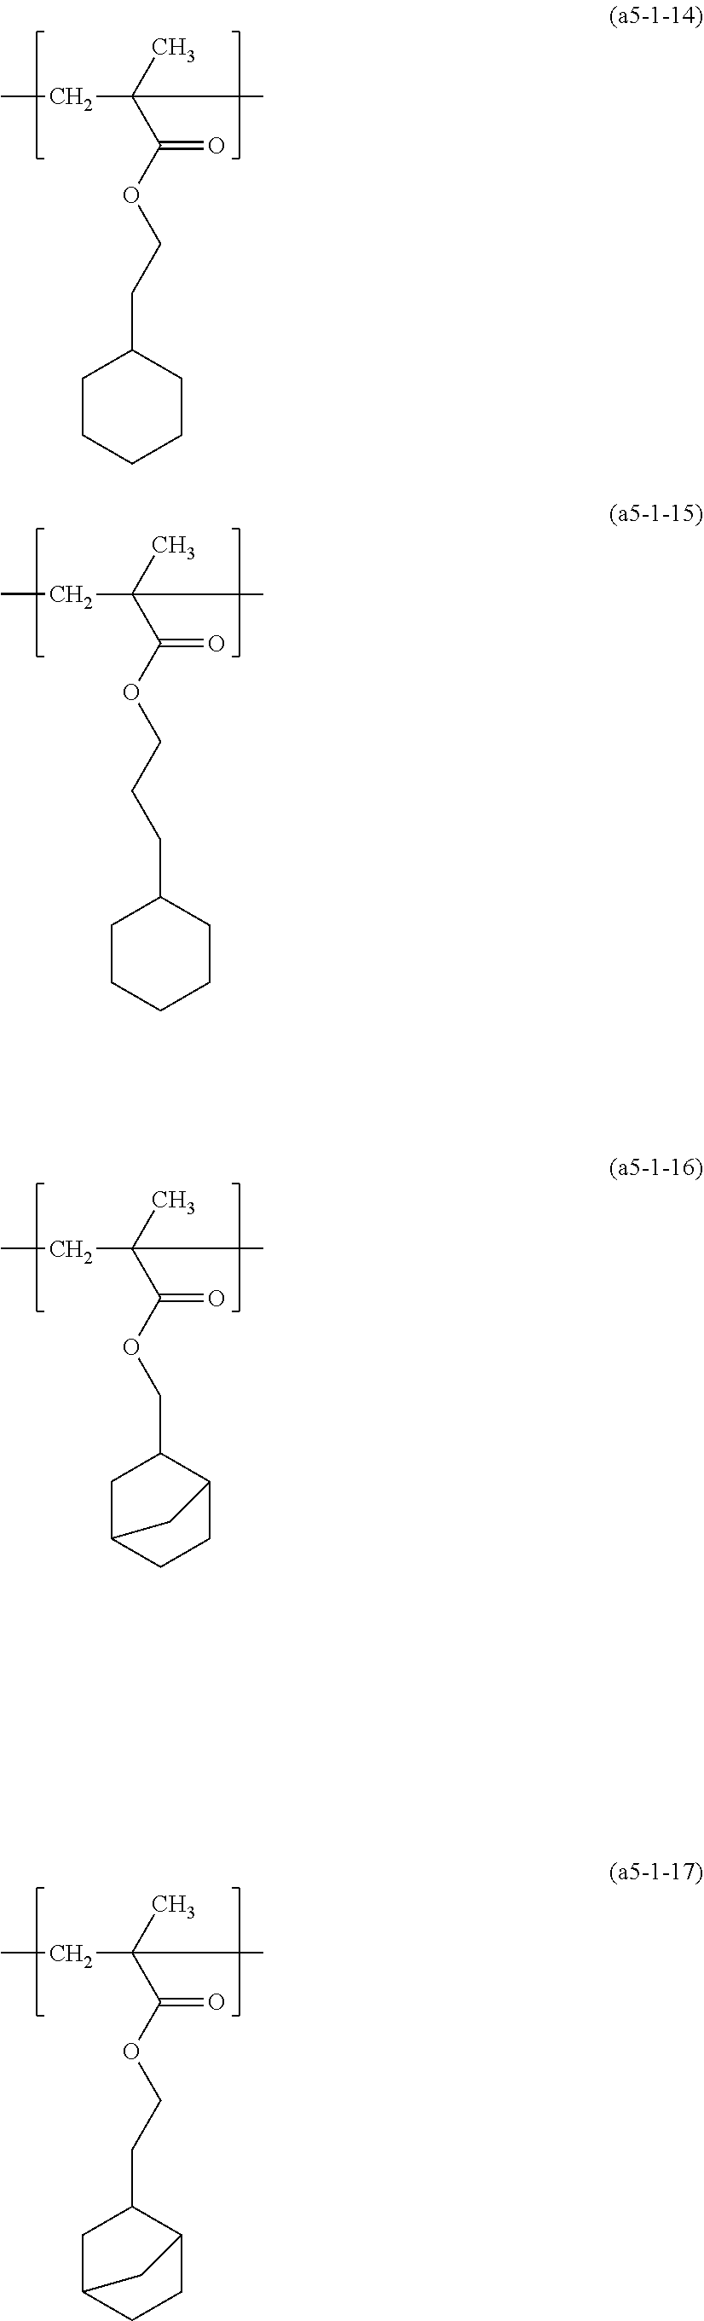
CCC(C(OCCC1CCCCC1)=O)(C)C.CCC(C(OCCCC1CCCCC1)=O)(C)C.CCC(C(OCC1CC2CCC1C2)=O)(C)C.CCC(C(OCCC1CC2CCC1C2)=O)(C)C
